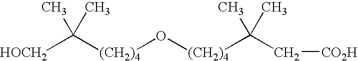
[HOCH2]C([(CH2)4]O[(CH2)4]C(C[CO2H])(C)C)(C)C
